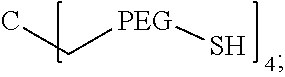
CC[PEG]S
